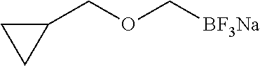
C1(COC[BF3Na])CC1
